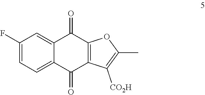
C1(F)=CC=C2C(=C1)C(=O)C1=C(C2=O)C([CO2H])=C(C)O1
